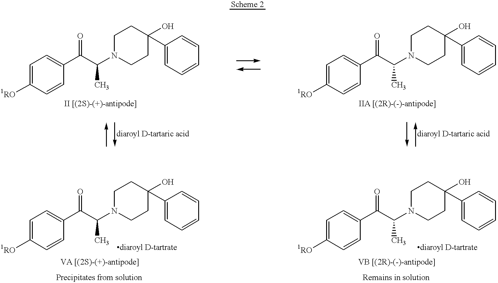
C1=C([1RO])C=CC(C(C(N2CCC(C3=CC=CC=C3)(O)CC2)C)=O)=C1.C1=C([1RO])C=CC(C(C(N2CCC(C3=CC=CC=C3)(O)CC2)C)=O)=C1.C1=C([1RO])C=CC(C(C(N2CCC(C3=CC=CC=C3)(O)CC2)C)=O)=C1.C1=C([1RO])C=CC(C(C(N2CCC(C3=CC=CC=C3)(O)CC2)C)=O)=C1
